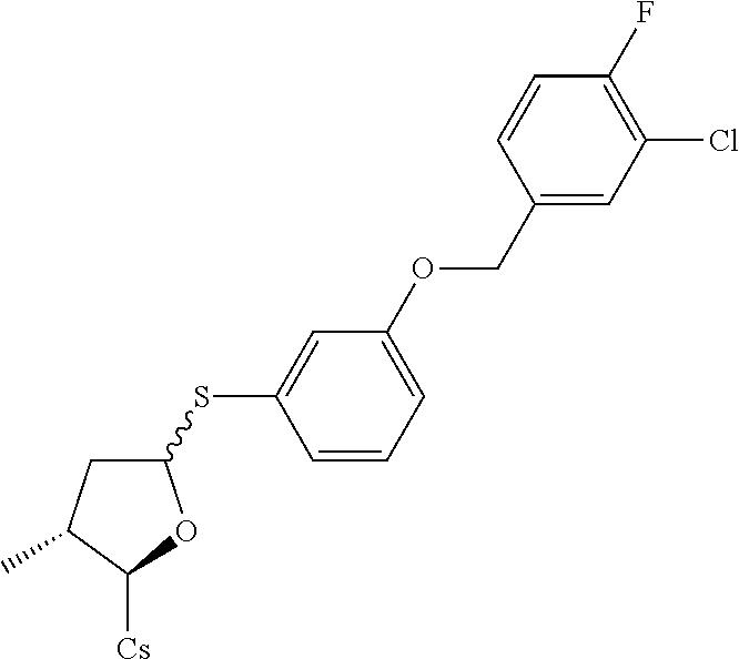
C1(SC2=CC(OCC3=CC(Cl)=C(F)C=C3)=CC=C2)CC(C)C([Cs])O1
